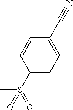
C1(S(=O)(C)=O)=CC=C(C#N)C=C1
